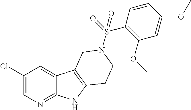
C1(Cl)=CN=C2C(=C1)C1=C(N2)CCN(S(C2=C(OC)C=C(OC)C=C2)(=O)=O)C1
